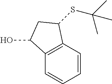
C1=CC2=C(C=C1)C(O)CC2SC(C)(C)C
